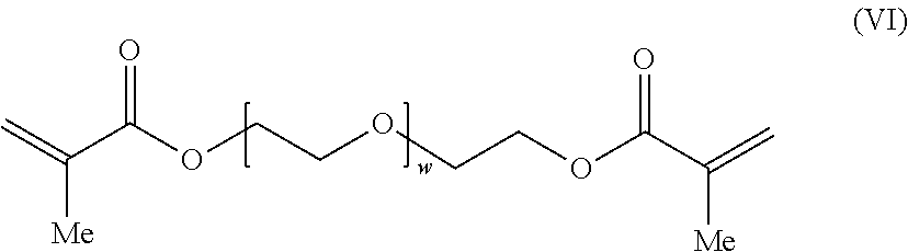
C([Me])(=C)C(OCCOCCOC(C(=C)[Me])=O)=O
